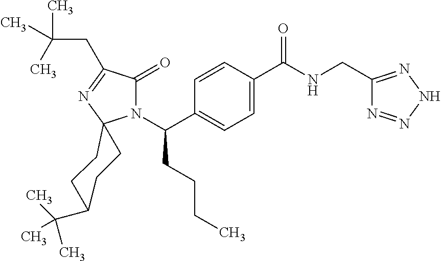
C1C(C(C)(C)C)CCC2(C1)N(C(CCCC)C1=CC=C(C(=O)NCC3=NNN=N3)C=C1)C(=O)C(CC(C)(C)C)=N2
